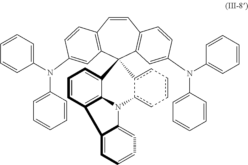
C1=CC2=C(C3(C4=C1C=CC(N(C1=CC=CC=C1)C1=CC=CC=C1)=C4)C1=CC=CC4=C1N(c1c-cc-cc3-1)C1=CC=CC=C41)C=C(N(C1=CC=CC=C1)C1=CC=CC=C1)C=C2
